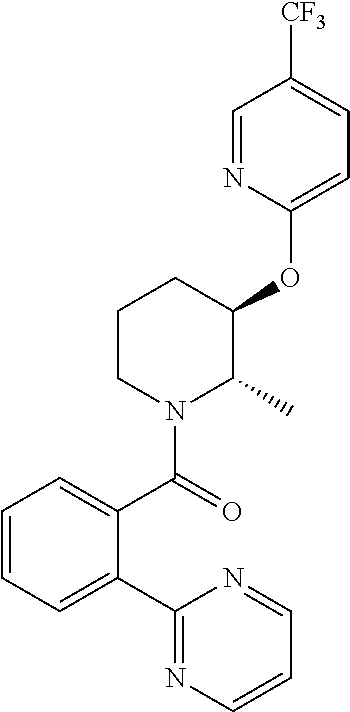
C1=CC=C(C2=NC=CC=N2)C(C(=O)N2C(C)C(OC3=CC=C([CF3])C=N3)CCC2)=C1
